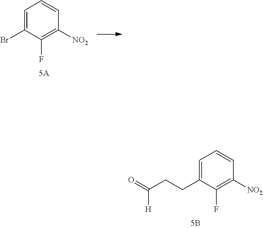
C1=C(Br)C(F)=C([NO2])C=C1.C1=C(CCC(=O)[H])C(F)=C([NO2])C=C1
